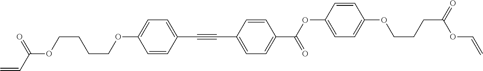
C1=CC(C#CC2=CC=C(C(=O)OC3=CC=C(OCCCC(OC=C)=O)C=C3)C=C2)=CC=C1OCCCCOC(C=C)=O
